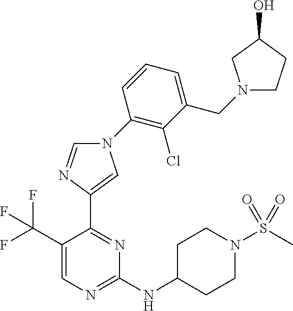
N1(C2=C(Cl)C(CN3CCC(O)C3)=CC=C2)C=NC(C2=NC(NC3CCN(S(C)(=O)=O)CC3)=NC=C2C(F)(F)F)=C1
